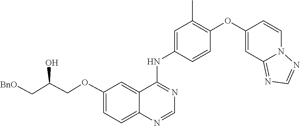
C1=CC(NC2=NC=NC3=CC=C(OCC(C[BnO])O)C=C23)=CC(C)=C1OC1=CC2=NC=NN2C=C1
